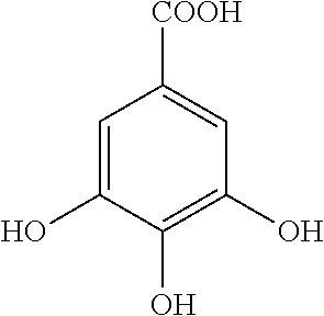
C1=C(O)C(O)=C(O)C=C1[COOH]
